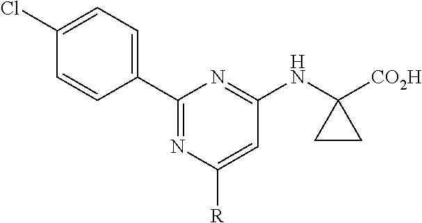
C1(C2=CC=C(Cl)C=C2)=NC([R])=CC(NC2([CO2H])CC2)=N1
